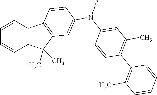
C12=C(C=CC=C1)C1=C(C2(C)C)C=C(N(C2=CC(C)=C(C3=C(C)C=CC=C3)C=C2)[#])C=C1
